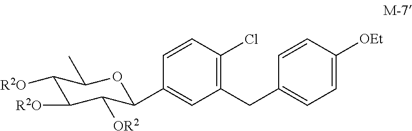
C1=CC(C2C([OR2])C([R2O])C([R2O])C(C)O2)=CC(CC2=CC=C([OEt])C=C2)=C1Cl
